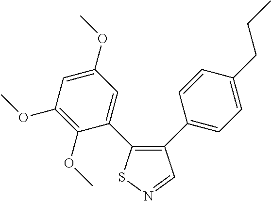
C1(OC)=C(OC)C(C2=C(C3=CC=C(CCC)C=C3)C=NS2)=CC(OC)=C1
